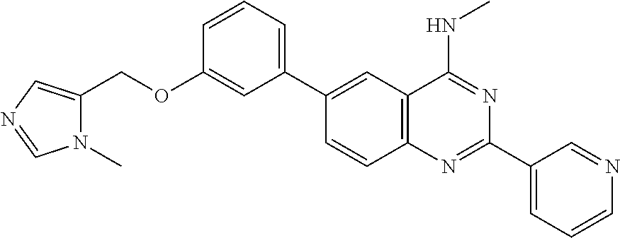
C1(C2=CC3=C(C=C2)N=C(C2=CC=CN=C2)N=C3NC)=CC=CC(OCC2=CN=CN2C)=C1
